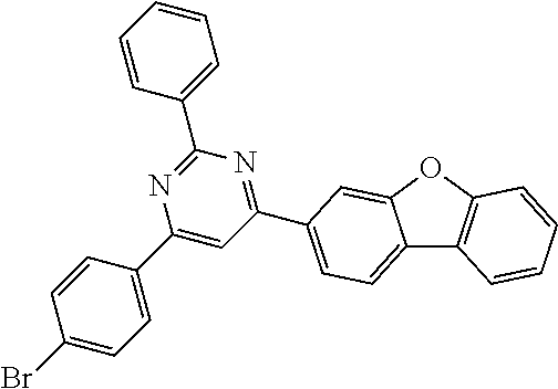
C1(Br)=CC=C(C2=CC(C3=CC=C4C5=C(OC4=C3)C=CC=C5)=NC(C3=CC=CC=C3)=N2)C=C1
